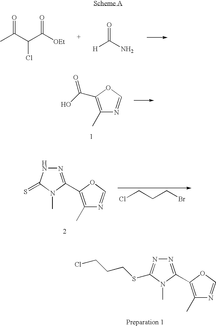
C1(C)=C(C2=NN=C(SCCCCl)N2C)OC=N1.CC(C(C([OEt])=O)Cl)=O.[H]C(N)=O.C1(C)=C(C(O)=O)OC=N1.C1(C)=C(C2=NNC(=S)N2C)OC=N1.ClCCCBr
